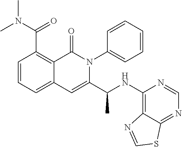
N(C(=O)C1=C2C(=CC=C1)C=C(C(NC1=C3C(=NC=N1)SC=N3)C)N(C1=CC=CC=C1)C2=O)(C)C
